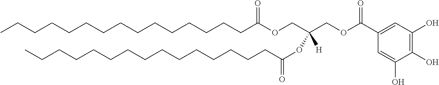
CCCCCCCCCCCCCCCC(OCC(COC(C1=CC(O)=C(O)C(O)=C1)=O)(OC(CCCCCCCCCCCCCCC)=O)[H])=O
